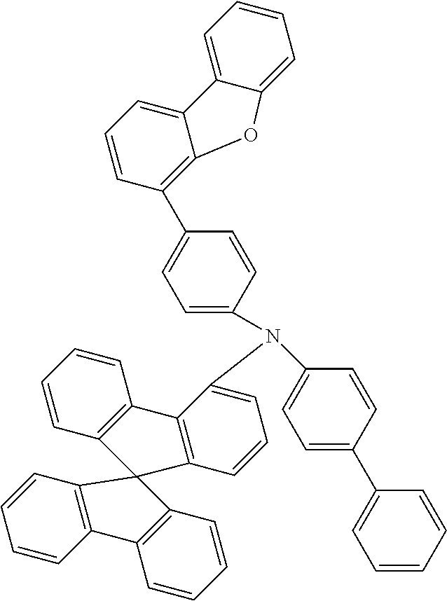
C1(C2=C3C(=CC=C2)C2=CC=CC=C2O3)=CC=C(N(C2=CC=C(C3=CC=CC=C3)C=C2)C2=CC=CC3=C2C2=C(C=CC=C2)C32C3=C(C=CC=C3)C3=C2C=CC=C3)C=C1
